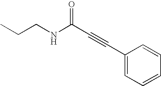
C(CNC(C#CC1=CC=CC=C1)=O)C
